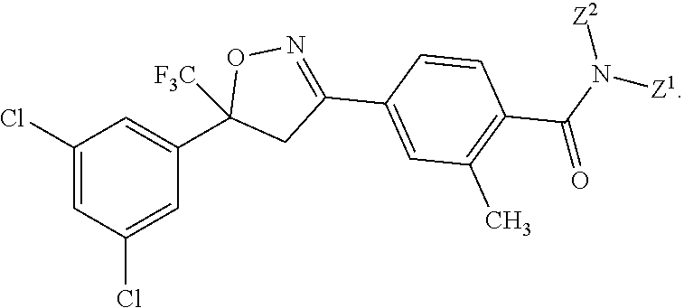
C1(Cl)=CC(Cl)=CC(C2([F3C])CC(C3=CC(C)=C(C(N([Z1])[Z2])=O)C=C3)=NO2)=C1
